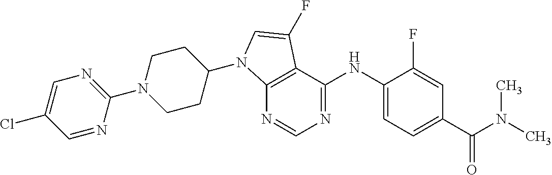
C12=C(C(NC3=CC=C(C(=O)N(C)C)C=C3F)=NC=N1)C(F)=CN2C1CCN(C2=NC=C(Cl)C=N2)CC1
